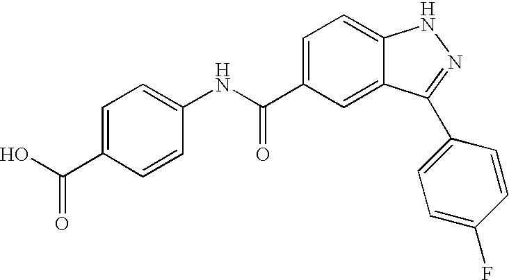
C1(C(NC2=CC=C(C(O)=O)C=C2)=O)=CC=C2C(=C1)C(C1=CC=C(F)C=C1)=NN2
